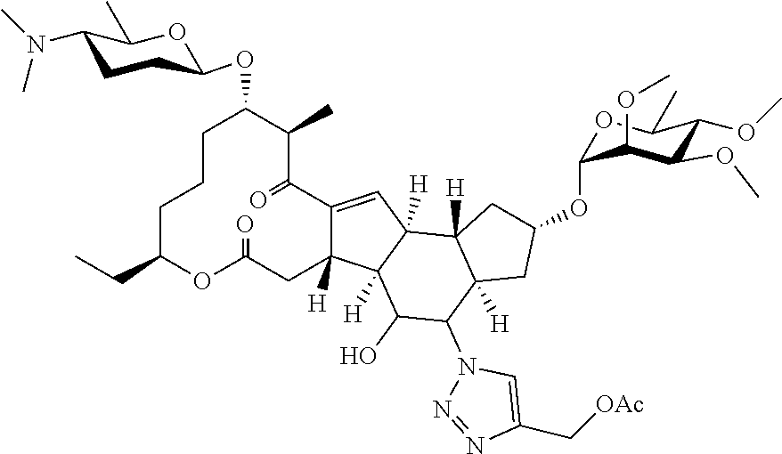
C1C(CC)OC(=O)CC2([H])C(=CC3([H])C2([H])C(O)C(N2N=NC(C[OAc])=C2)C2([H])C3([H])CC(OC3OC(C)C(OC)C(OC)C3OC)C2)C(=O)C(C)C(OC2CCC(N(C)C)C(C)O2)CC1
